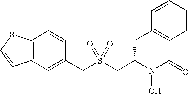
C(S(CC(N(C=O)O)CC1=CC=CC=C1)(=O)=O)C1=CC2=C(C=C1)SC=C2
